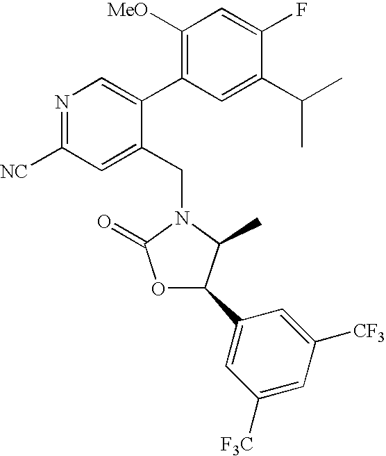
N1=C([NC])C=C(CN2C(=O)OC(C3=CC([F3C])=CC([CF3])=C3)C2C)C(C2=C([MeO])C=C(F)C(C(C)C)=C2)=C1
